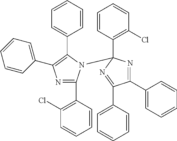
N1=C(C2=C(Cl)C=CC=C2)N(C2(C3=C(Cl)C=CC=C3)N=C(C3=CC=CC=C3)C(C3=CC=CC=C3)=N2)C(C2=CC=CC=C2)=C1C1=CC=CC=C1
